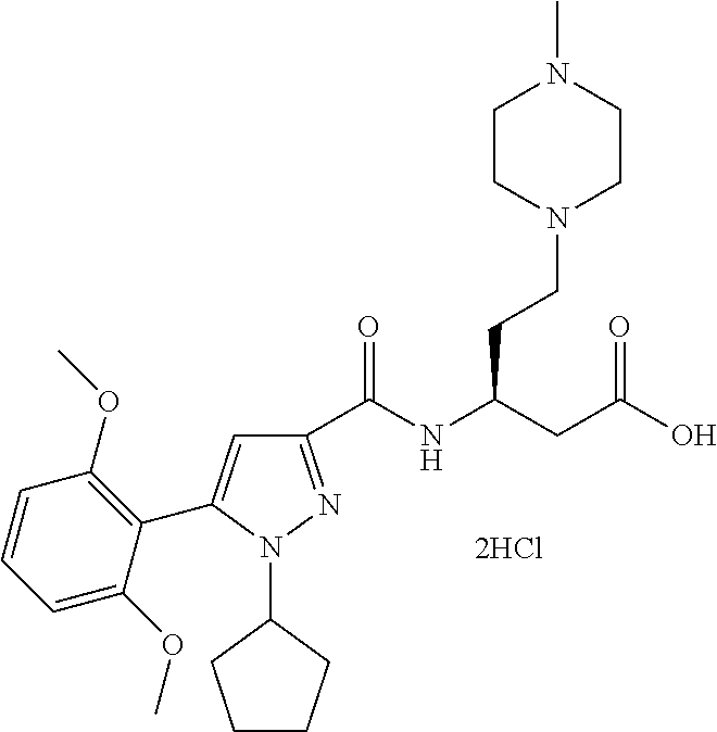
C1(C(NC(CC(O)=O)CCN2CCN(C)CC2)=O)=NN(C2CCCC2)C(C2=C(OC)C=CC=C2OC)=C1
